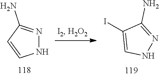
N1N=C(N)C=C1.IC1=CNN=C1N
